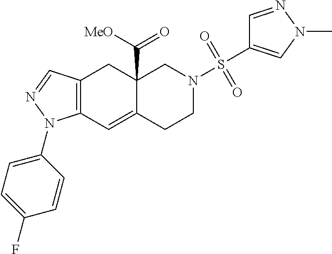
C12=C(C=NN1C1=CC=C(F)C=C1)CC1(C([MeO])=O)C(=C2)CCN(S(=O)(=O)C2=CN(C)N=C2)C1
